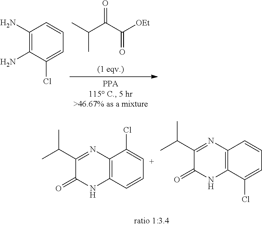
C(C)(C)C(C([OEt])=O)=O.C1(N)=C(N)C(Cl)=CC=C1.O=C1C(C(C)C)=NC2=C(N1)C=C[C+]=C2Cl.O=C1C(C(C)C)=NC2=C(N1)C(Cl)=CC=C2
